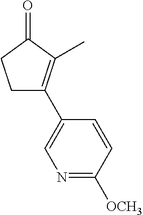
C1C(C2=CN=C([OCH3])C=C2)=C(C)C(=O)C1
